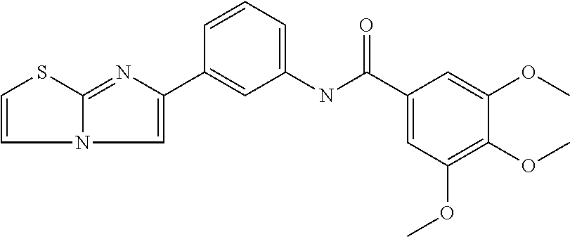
N12C(=NC(C3=CC(NC(C4=CC(OC)=C(OC)C(OC)=C4)=O)=CC=C3)=C1)SC=C2
